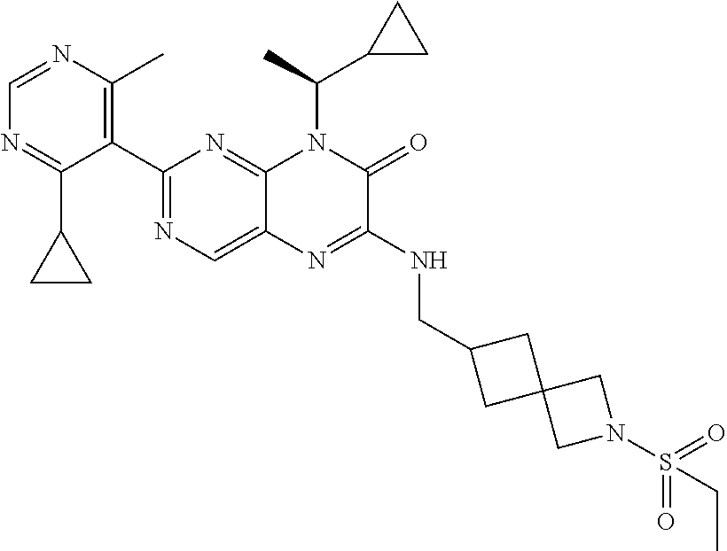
C1(C2=NC=C3C(=N2)N(C(C2CC2)C)C(=O)C(NCC2CC4(C2)CN(S(=O)(=O)CC)C4)=N3)=C(C)N=CN=C1C1CC1
